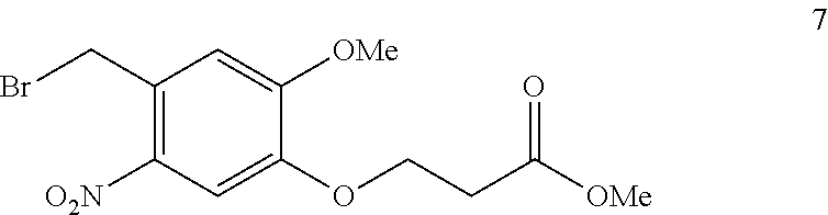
BrCC1=C([O2N])C=C(OCCC([OMe])=O)C([OMe])=C1
